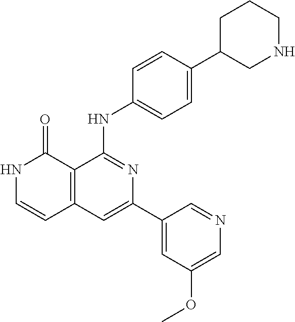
C1=CC(NC2=NC(C3=CC(OC)=CN=C3)=CC3=C2C(=O)NC=C3)=CC=C1C1CNCCC1
